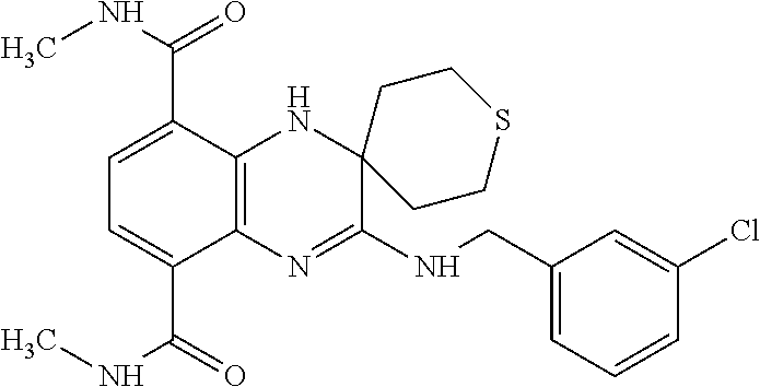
C1(CNC2=NC3=C(NC24CCSCC4)C(C(NC)=O)=CC=C3C(NC)=O)=CC=CC(Cl)=C1
